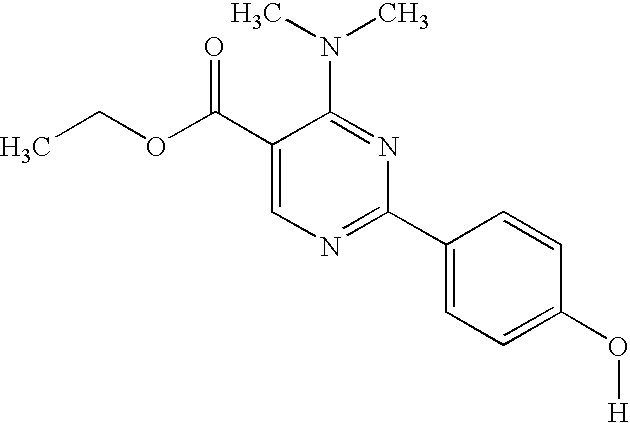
C1(C(OCC)=O)=CN=C(C2=CC=C(O[H])C=C2)N=C1N(C)C
